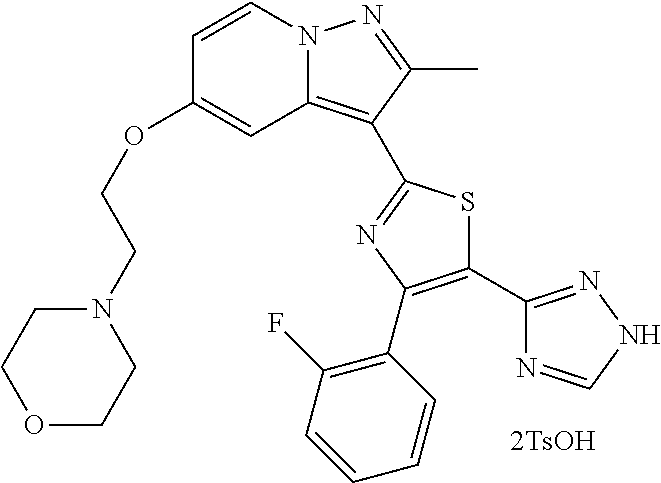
C1=CN2C(=C(C3=NC(C4=C(F)C=CC=C4)=C(C4=NNC=N4)S3)C(C)=N2)C=C1OCCN1CCOCC1
